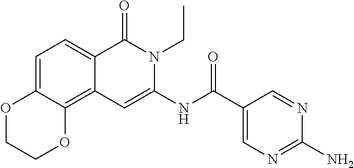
C1=C2C(=C3C(=C1)C(=O)N(CC)C(NC(=O)C1=CN=C(N)N=C1)=C3)OCCO2
